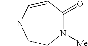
C1=CC(=O)N([Me])CCN1C
